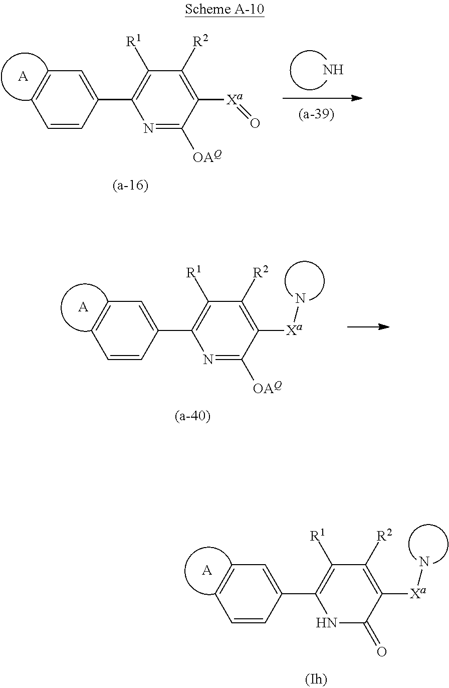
C1=CC(C2=C([R1])C([R2])=C([Xa]N)C(=O)N2)=CC=C1.[A].N.C1=CC(C2=C([R1])C([R2])=C([Xa]=O)C([OAQ])=N2)=CC=C1.[A].C1=CC(C2=C([R1])C([R2])=C([Xa]N)C([OAQ])=N2)=CC=C1.[A]
